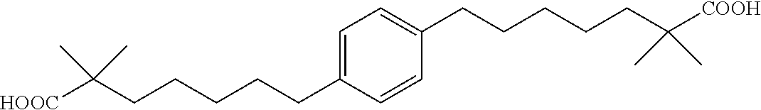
C1=C(CCCCCC(C)(C)[COOH])C=CC(CCCCCC(C)(C)[HOOC])=C1
